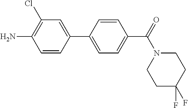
C1=CC(C2=CC=C(C(=O)N3CCC(F)(F)CC3)C=C2)=CC(Cl)=C1N
